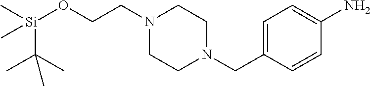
C1=C(CN2CCN(CCO[Si](C(C)(C)C)(C)C)CC2)C=CC(N)=C1
